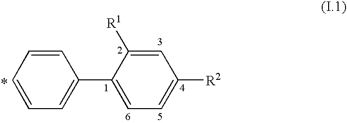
C1=CC=CC=C1C1=CC=C([R2])C=C1[R1]
